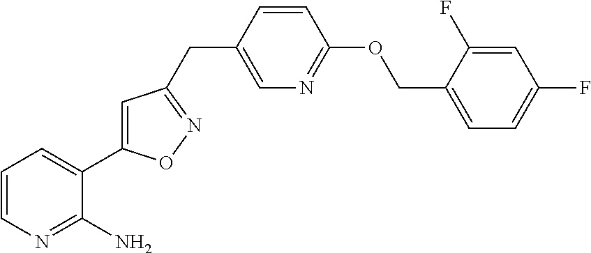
C1=CN=C(N)C(C2=CC(CC3=CN=C(OCC4=CC=C(F)C=C4F)C=C3)=NO2)=C1
